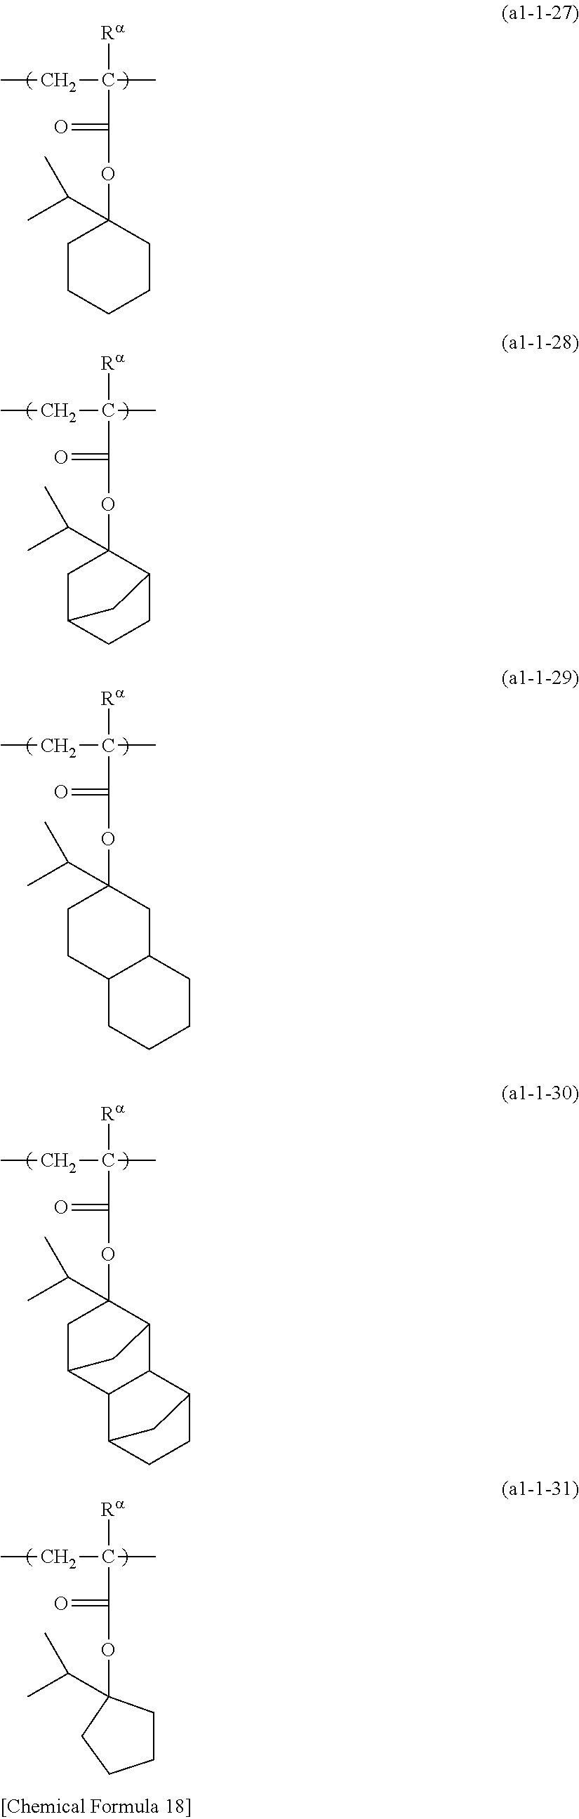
CCC(C)([Ra])C(=O)OC1(C(C)C)CCCCC1.CCC(C)([Ra])C(=O)OC1(C(C)C)CC2CCC1C2.CCC(C)([Ra])C(=O)OC1(C(C)C)CCC2C(C1)CCCC2.CCC(C)([Ra])C(=O)OC1(C(C)C)CC2C3C(C1C2)C1CCC3C1.CCC(C)([Ra])C(=O)OC1(C(C)C)CCCC1
